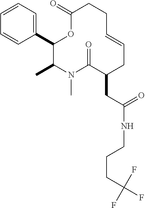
C1(C2=CC=CC=C2)C(C)N(C)C(=O)C(CC(NCCCC(F)(F)F)=O)CC=CCCC(=O)O1
